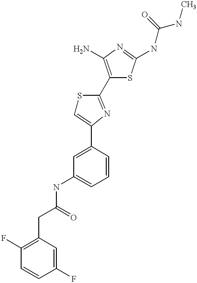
C(C(=O)NC1=CC=CC(C2=CSC(C3=C(N)N=C(NC(NC)=O)S3)=N2)=C1)C1=C(F)C=CC(F)=C1
